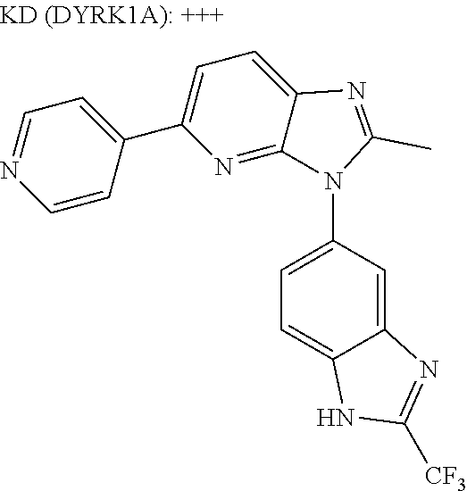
C1=C(N2C3=NC(C4=CC=NC=C4)=CC=C3N=C2C)C=C2C(=C1)NC([CF3])=N2
